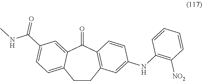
C1CC2=C(C(=O)C3=CC(C(=O)NC)=CC=C13)C=CC(NC1=C([NO2])C=CC=C1)=C2
